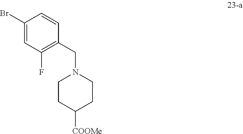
C1CC([COOMe])CCN1CC1=C(F)C=C(Br)C=C1
